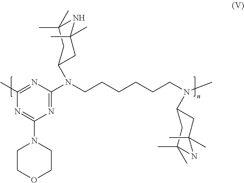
C1(N(CCCCCCN(C)C2CC(C)(C)NC(C)(C)C2)C2CC(C)(C)NC(C)(C)C2)=NC(N2CCOCC2)=NC(C)=N1
